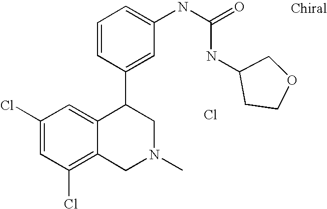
Cl.C1(Cl)=C2C(=CC(Cl)=C1)C(C1=CC(NC(NC3CCOC3)=O)=CC=C1)CN(C)C2
